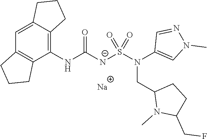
[Na].C1(NC([N-]S(N(C2=CN(C)N=C2)CC2N(C)C(CF)CC2)(=O)=O)=O)=C2C(=CC3=C1CCC3)CCC2
